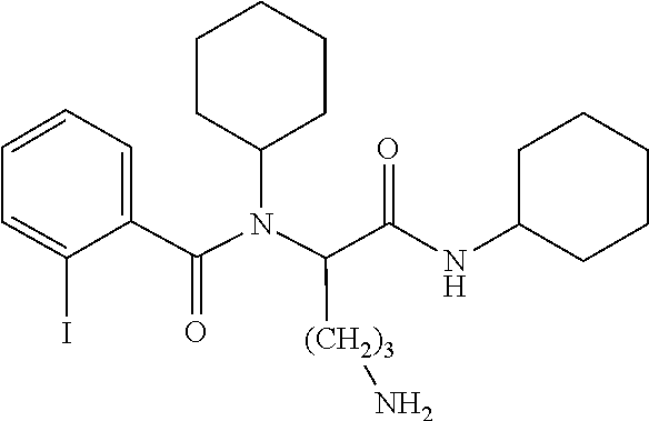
N(C(C1=CC=CC=C1I)=O)(C(C(NC1CCCCC1)=O)[(CH2)3]N)C1CCCCC1
